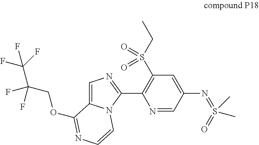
C1=C2N(C(C3=C(S(CC)(=O)=O)C=C(N=S(=O)(C)C)C=N3)=N1)C=CN=C2OCC(C(F)(F)F)(F)F
